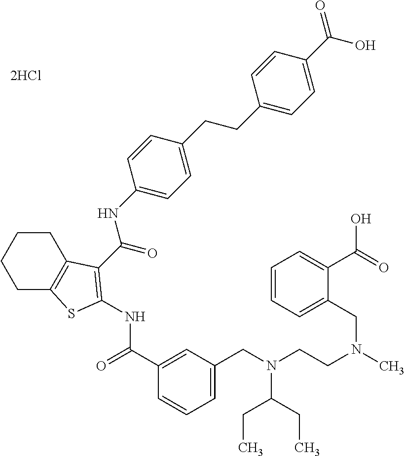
C1(C(=O)NC2=C(C(=O)NC3=CC=C(CCC4=CC=C(C(=O)O)C=C4)C=C3)C3=C(CCCC3)S2)=CC(CN(CCN(CC2=CC=CC=C2C(O)=O)C)C(CC)CC)=CC=C1.[2HCl]
